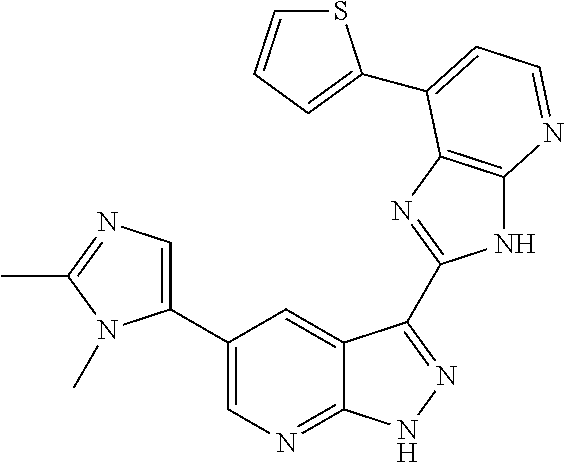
C1(C2=CN=C(C)N2C)=CN=C2C(=C1)C(C1=NC3=C(N1)N=CC=C3C1=CC=CS1)=NN2
